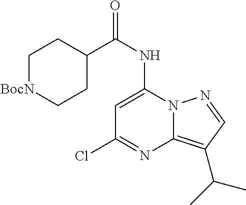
C1[BocN]CCC(C(NC2=CC(Cl)=NC3=C(C(C)C)C=NN23)=O)C1
